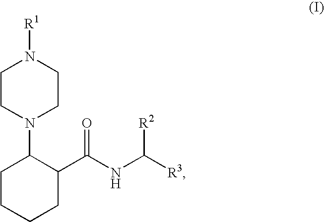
C1CN(C2CCCCC2C(NC([R3])[R2])=O)CCN1[R1]
